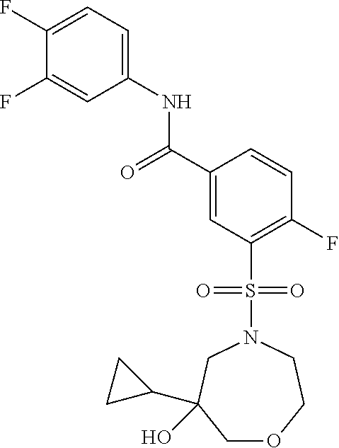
C1(F)=CC=C(NC(C2=CC(S(=O)(=O)N3CC(C4CC4)(O)COCC3)=C(F)C=C2)=O)C=C1F
